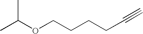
C(OCCCCC#C)(C)C
